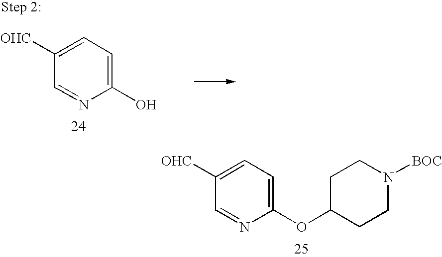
C1(OC2CCN([BOC])CC2)=CC=C([OHC])C=N1.C1(O)=CC=C([OHC])C=N1
